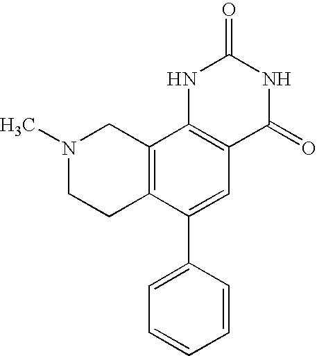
N1(C)CCC2=C(C1)C1=C(C=C2C2=CC=CC=C2)C(=O)NC(=O)N1
